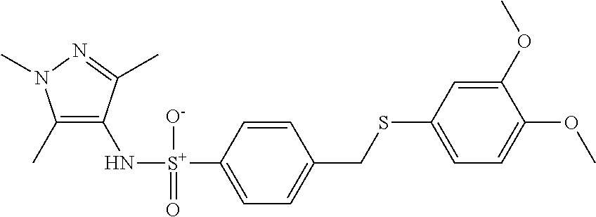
C1(C)=C(N[S+](C2=CC=C(CSC3=CC=C(OC)C(OC)=C3)C=C2)([O-])=O)C(C)=NN1C
